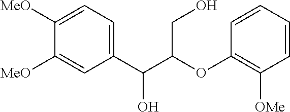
C1([MeO])=CC=C(C(C(OC2=C([OMe])C=CC=C2)CO)O)C=C1[MeO]
